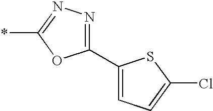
C1(C2=CC=C(Cl)S2)=NN=C(*)O1
